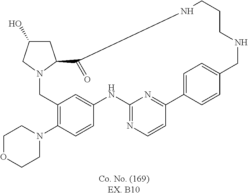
N12CC3=C(N4CCOCC4)C=CC(=C3)NC3=NC=CC(=N3)C3=CC=C(C=C3)CNCCCNC(=O)C1CC(O)C2
